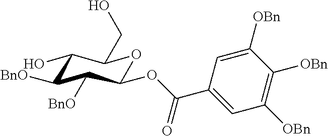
C1([BnO])C(OC(C2=CC([OBn])=C([OBn])C([OBn])=C2)=O)OC(CO)C(O)C1[BnO]
